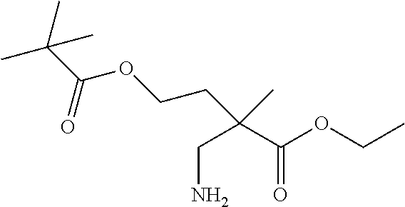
C(=O)(C(C)(C)C)OCCC(CN)(C(OCC)=O)C
